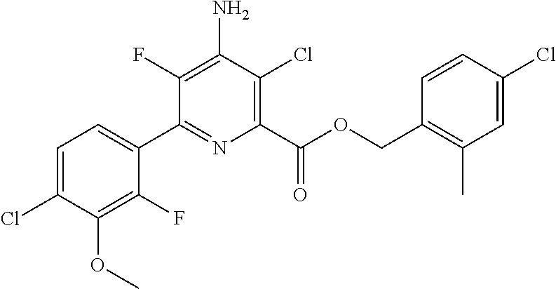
C1=C(Cl)C(OC)=C(F)C(C2=NC(C(OCC3=C(C)C=C(Cl)C=C3)=O)=C(Cl)C(N)=C2F)=C1
